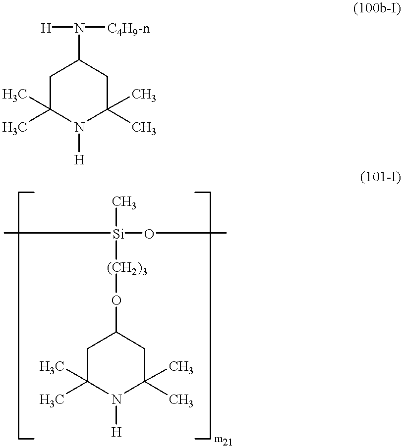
C1C(C)(C)N([H])C(C)(C)CC1N([H])[C4H9-n].C1C(C)(C)N([H])C(C)(C)CC1O[(CH2)3][Si](C)(C)OC
